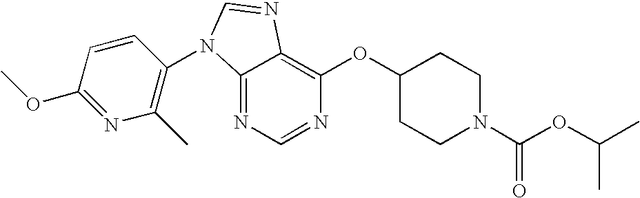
C12=NC=NC(OC3CCN(C(OC(C)C)=O)CC3)=C1N=CN2C1=C(C)N=C(OC)C=C1
